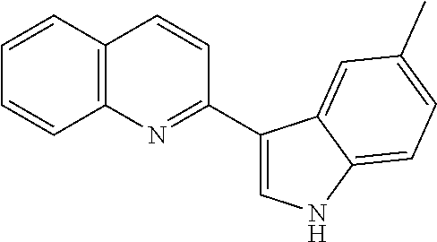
C12=C(C=CC=C1)C=CC(C1=CNC3=CC=C(C)C=C13)=N2
